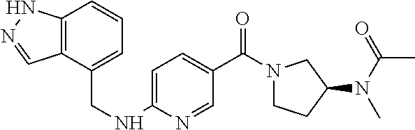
C1=C(NCC2=CC=CC3=C2C=NN3)N=CC(C(N2CCC(N(C)C(C)=O)C2)=O)=C1
